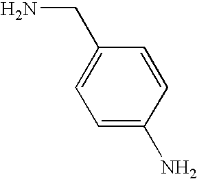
NCC1=CC=C(N)C=C1
